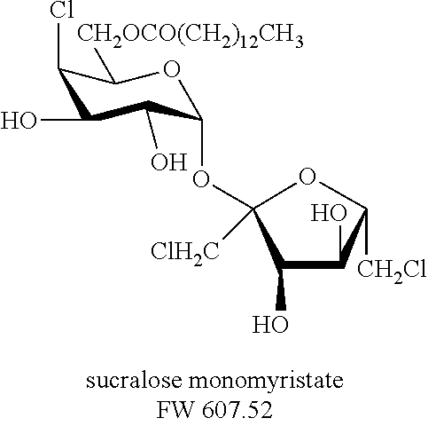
C1(O)C(O)C([CH2Cl])OC1(OC1C(O)C(O)C(Cl)C([CH2OCO(CH2)12CH3])O1)[ClH2C]
